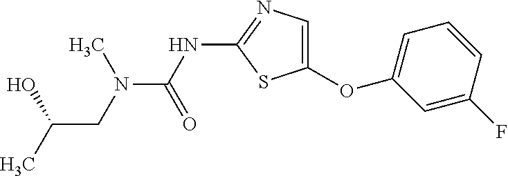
C1(OC2=CN=C(NC(=O)N(C)CC(O)C)S2)=CC=CC(F)=C1
